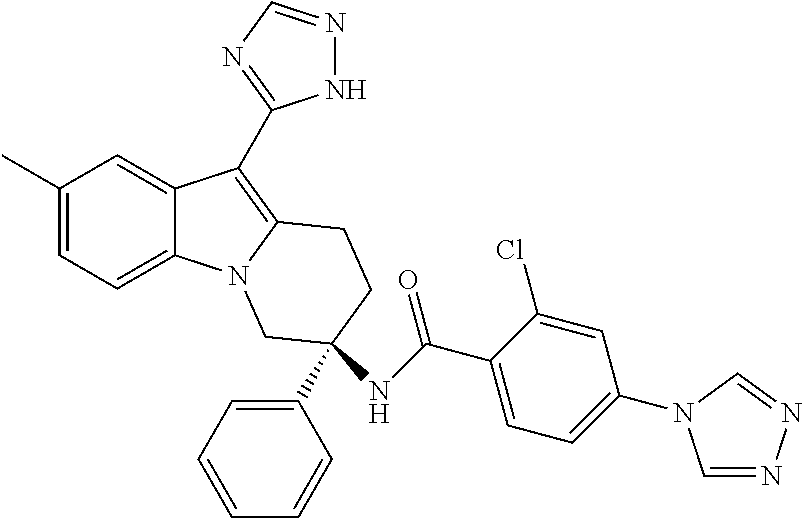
C1(C)=CC=C2C(=C1)C(C1=NC=NN1)=C1N2CC(C2=CC=CC=C2)(NC(=O)C2=CC=C(N3C=NN=C3)C=C2Cl)CC1
